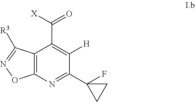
C12=C(N=C(C3(F)CC3)C([H])=C1C([X])=O)ON=C2[R3]
